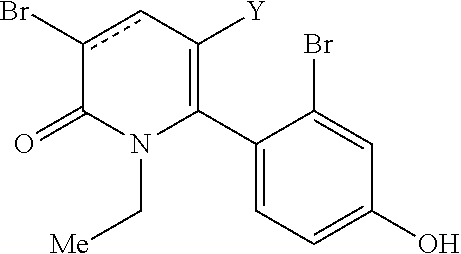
C1(C2=C([Y])cc(Br)C(=O)N2C[Me])=CC=C(O)C=C1Br
